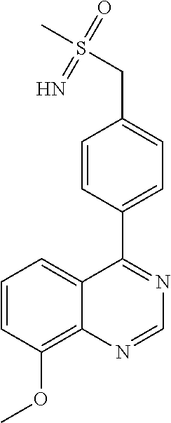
C1=CC(OC)=C2C(=C1)C(C1=CC=C(CS(C)(=O)=N)C=C1)=NC=N2
